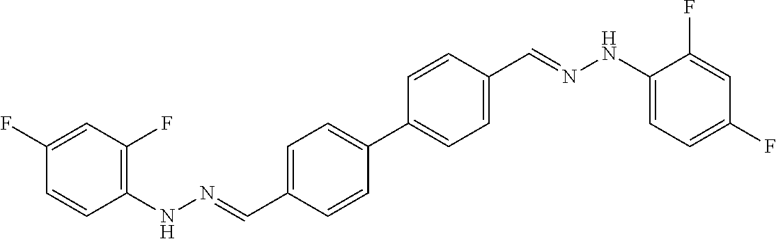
C1(NN=CC2=CC=C(C3=CC=C(C=NNC4=CC=C(F)C=C4F)C=C3)C=C2)=C(F)C=C(F)C=C1
